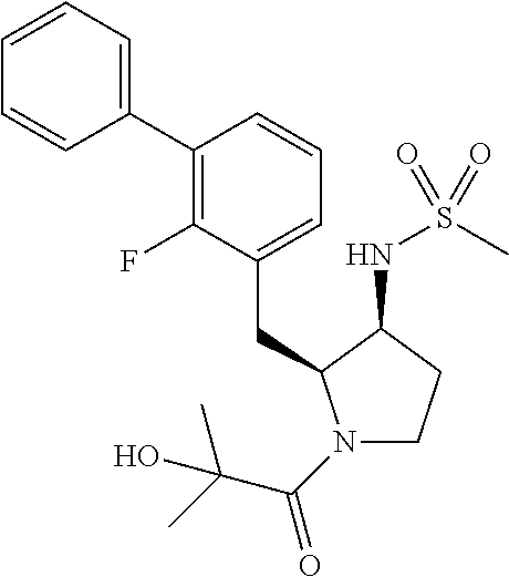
C(C1=CC=CC(C2=CC=CC=C2)=C1F)C1N(C(C(C)(O)C)=O)CCC1NS(C)(=O)=O
